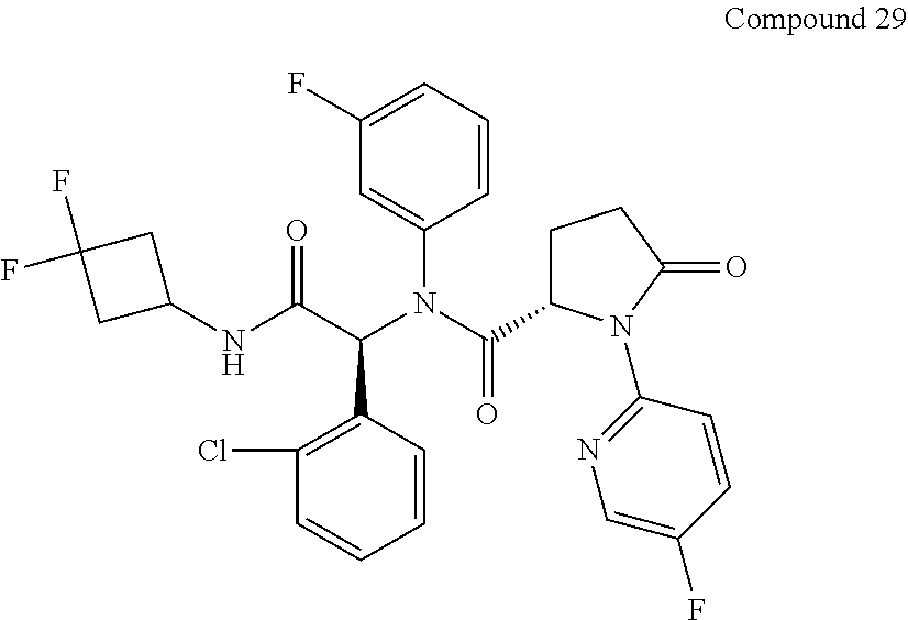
C1(Cl)=C(C(C(NC2CC(F)(F)C2)=O)N(C(C2CCC(=O)N2C2=NC=C(F)C=C2)=O)C2=CC(F)=CC=C2)C=CC=C1
